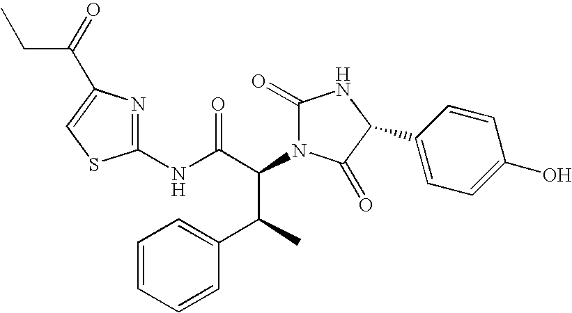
C1(NC(C(C(C2=CC=CC=C2)C)N2C(=O)NC(C3=CC=C(O)C=C3)C2=O)=O)=NC(C(CC)=O)=CS1
